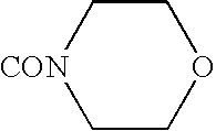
C1C[CON]CCO1
